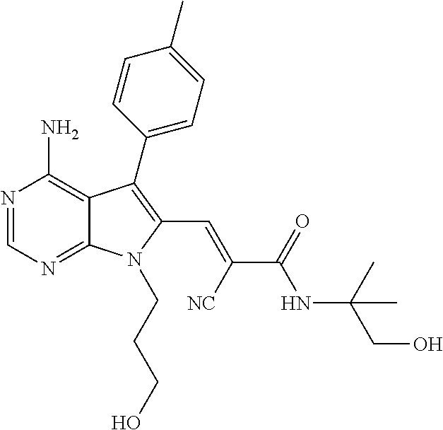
N1=CN=C2C(=C1N)C(C1=CC=C(C)C=C1)=C(C=C(C(NC(CO)(C)C)=O)[NC])N2CCCO
